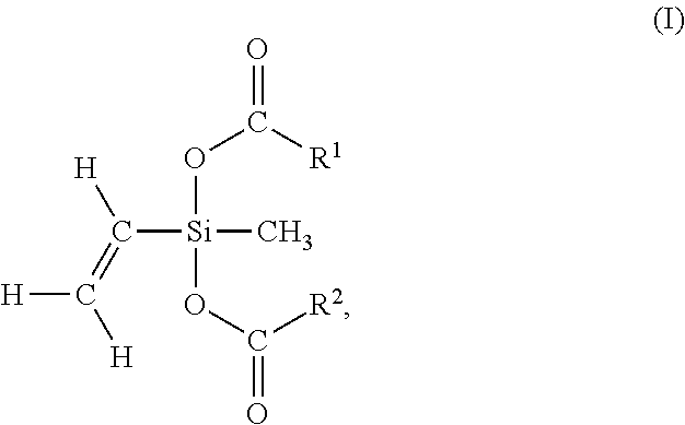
[H]C(=C([H])[Si](OC(=O)[R1])(OC(=O)[R2])C)[H]
